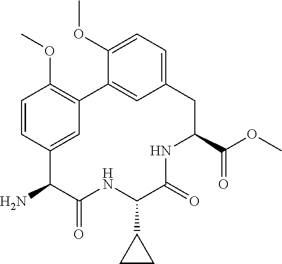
C1=CC2=CC(=C1OC)C1=CC(=CC=C1OC)CC(C(=O)OC)NC(=O)C(C1CC1)NC(=O)C2N
